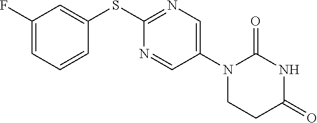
C1(SC2=NC=C(N3CCC(=O)NC3=O)C=N2)=CC(F)=CC=C1
